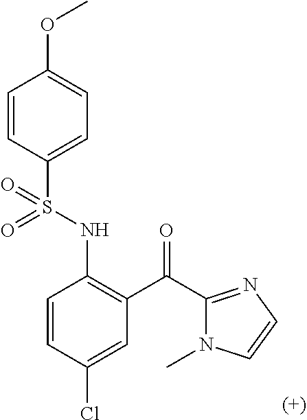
C1=CC(S(NC2=C(C(=O)C3=NC=CN3C)C=C(Cl)C=C2)(=O)=O)=CC=C1OC
